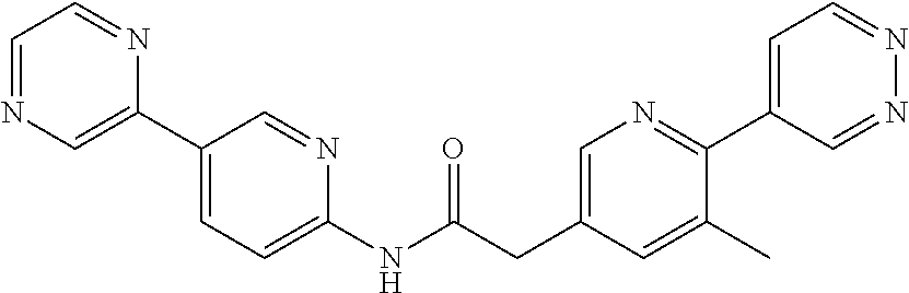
C1=NC=C(C2=CC=C(NC(CC3=CN=C(C4=CC=NN=C4)C(C)=C3)=O)N=C2)N=C1
